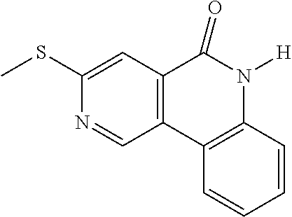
C1(SC)=CC2=C(C=N1)C1=C(N([H])C2=O)C=CC=C1
